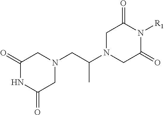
C1(=O)NC(=O)CN(CC(N2CC(=O)N([R1])C(=O)C2)C)C1
